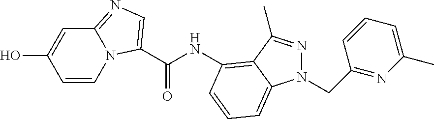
C1=CN2C(=NC=C2C(NC2=C3C(C)=NN(CC4=NC(C)=CC=C4)C3=CC=C2)=O)C=C1O
